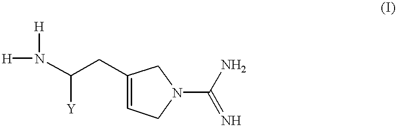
C1(CC(N([H])[H])[Y])=CCN(C(=N)N)C1
